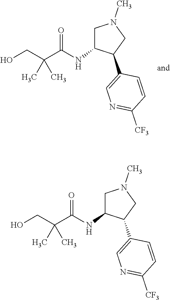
C1C(NC(C(CO)(C)C)=O)C(C2=CN=C([CF3])C=C2)CN1C.C1C(NC(C(CO)(C)C)=O)C(C2=CN=C([CF3])C=C2)CN1C
